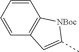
C1=CC=CC2=C1[NBoc]C(C)=C2
